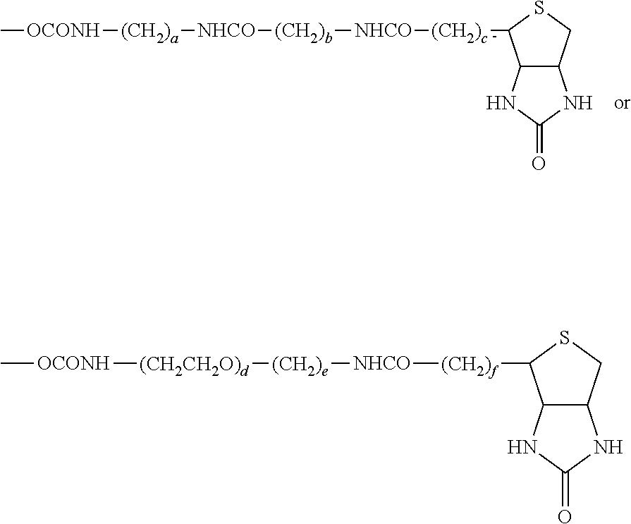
C12C(CSC1[(CH2)c][NHCO][(CH2)b][NHCO][(CH2)a][OCONH]C)NC(=O)N2.C12C(CSC1[(CH2)f][NHCO][(CH2)e][(CH2CH2O)d][OCONH]C)NC(=O)N2
